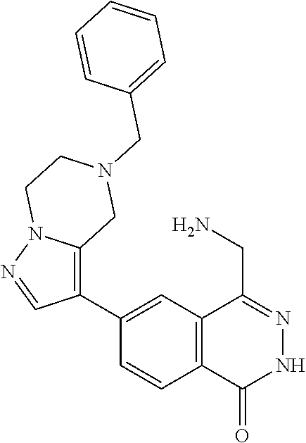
C1(C2=C3N(N=C2)CCN(CC2=CC=CC=C2)C3)=CC2=C(C=C1)C(=O)NN=C2CN
